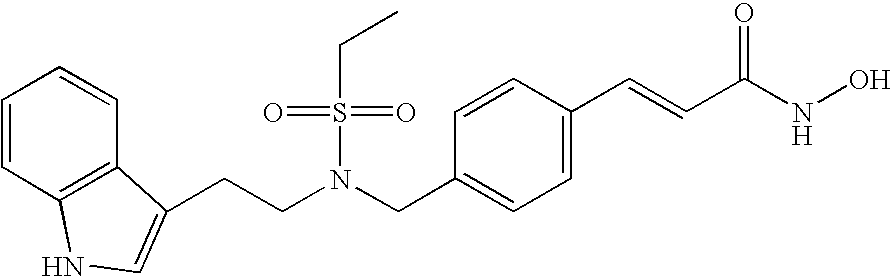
C1=CC2=C(C=C1)C(CCN(CC1=CC=C(C=CC(NO)=O)C=C1)S(CC)(=O)=O)=CN2
